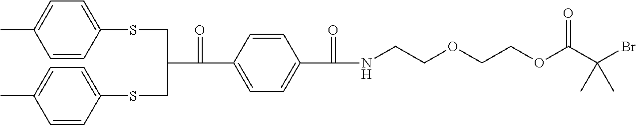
CC1=CC=C(SCC(CSC2=CC=C(C)C=C2)C(=O)C2=CC=C(C(=O)NCCOCCOC(C(C)(C)Br)=O)C=C2)C=C1
